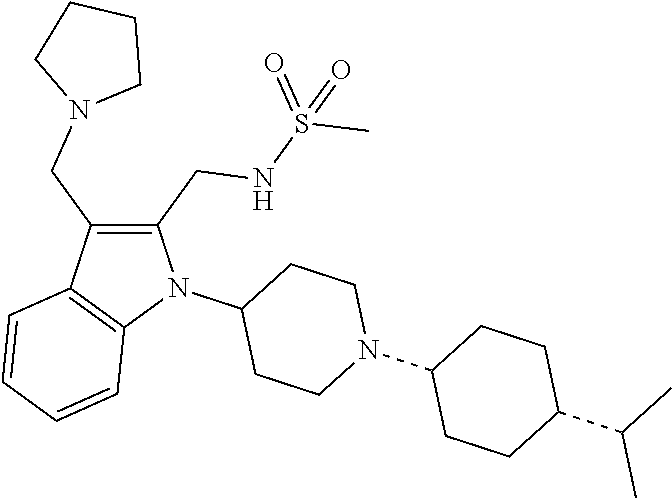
C1(CNS(=O)(C)=O)=C(CN2CCCC2)C2=C(N1C1CCN(C3CCC(C(C)C)CC3)CC1)C=CC=C2
